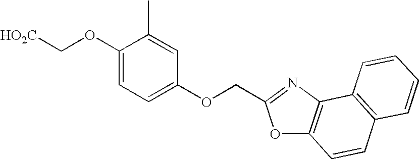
[HO2C]COC1=CC=C(OCC2=NC3=C(O2)C=CC2=C3C=CC=C2)C=C1C
